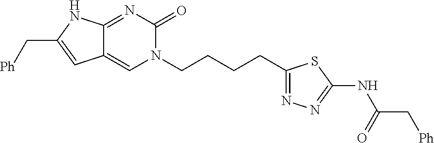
C12=NC(=O)N(CCCCC3=NN=C(NC(=O)C[Ph])S3)C=C1C=C(C[Ph])N2
